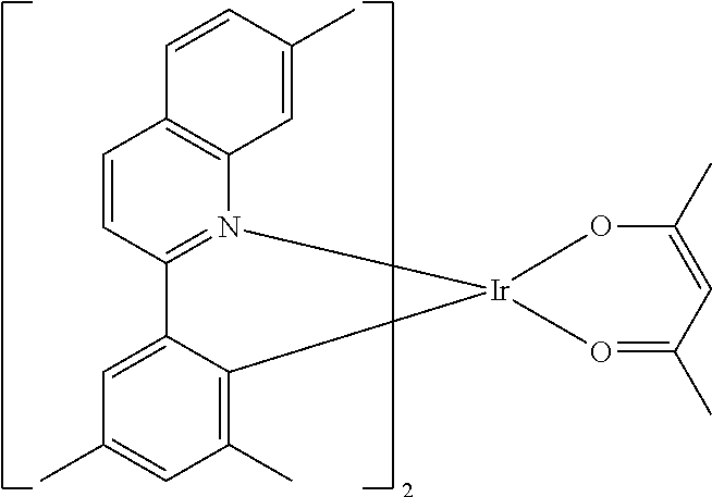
C1=CC2=N(C3=C1C=CC(C)=C3)[Ir]1(C3=C(C)C=C(C)C=C23)OC(C)=CC(C)=O1
